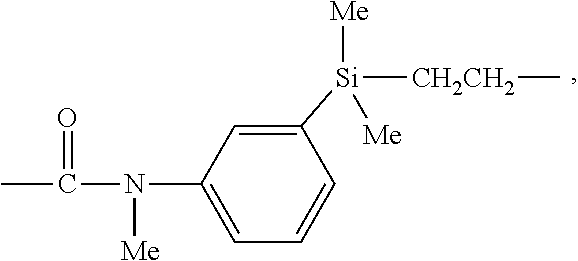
C1([Si]([CH2CH2]C)([Me])[Me])=CC(N(C(C)=O)[Me])=CC=C1
